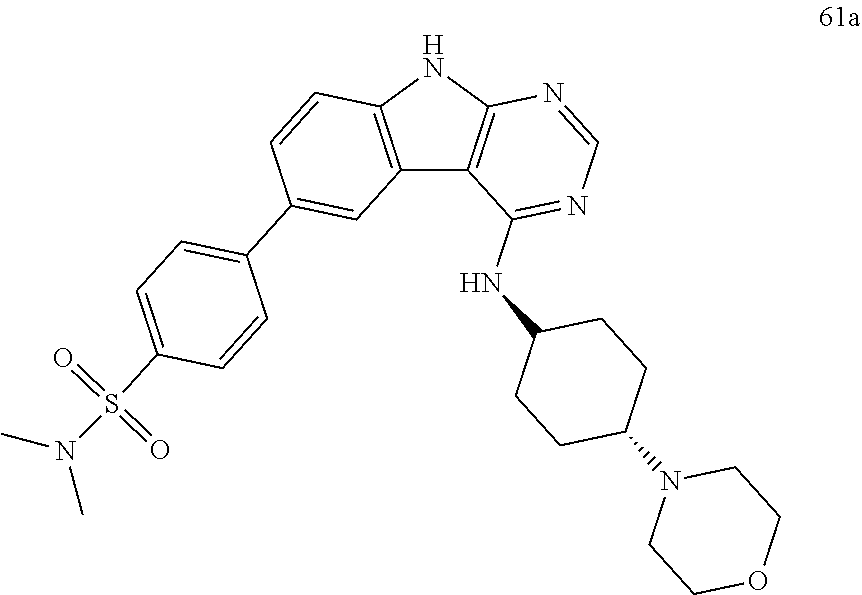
C12=C(NC3=C1C(NC1CCC(N4CCOCC4)CC1)=NC=N3)C=CC(C1=CC=C(S(N(C)C)(=O)=O)C=C1)=C2
